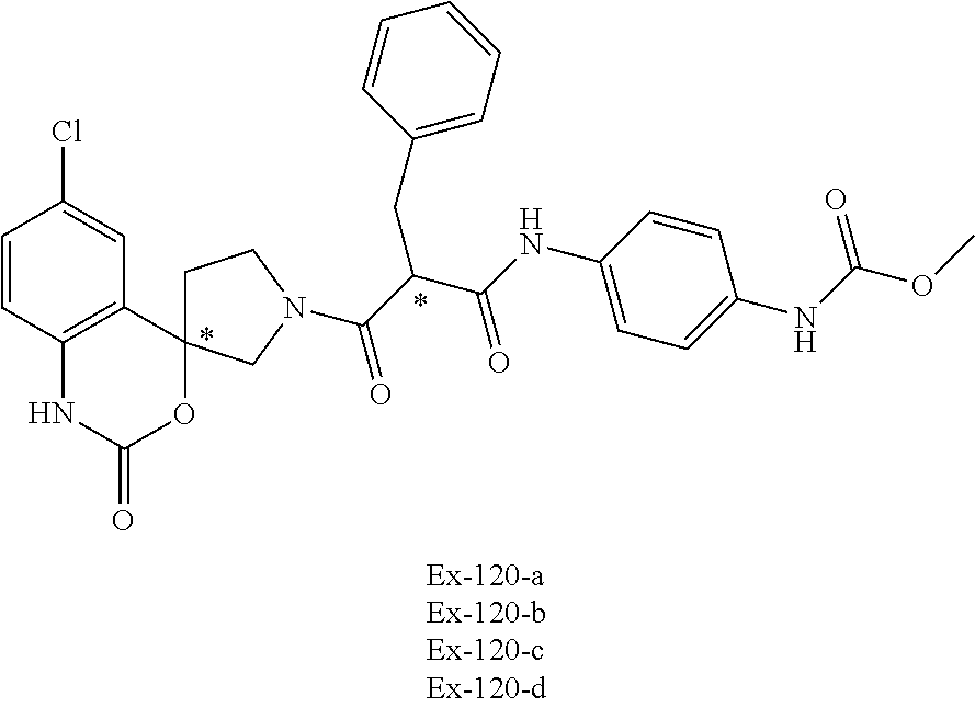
C1=CC2=C(C=C1Cl)C1(OC(=O)N2)CCN(C(C(C(NC2=CC=C(NC(OC)=O)C=C2)=O)CC2=CC=CC=C2)=O)C1
